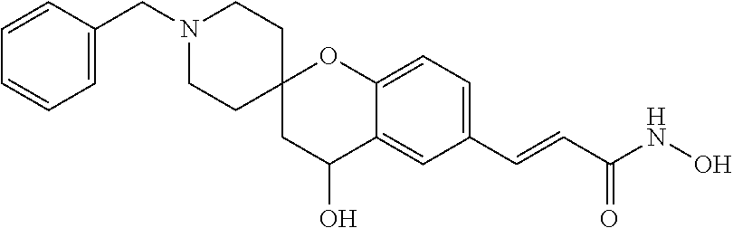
C12(CC(O)C3=CC(C=CC(NO)=O)=CC=C3O1)CCN(CC1=CC=CC=C1)CC2
